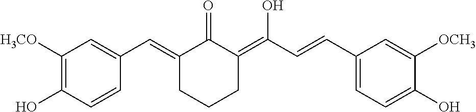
C1([H3CO])=C(O)C=CC(C=C2C(=O)C(=C(O)C=CC3=CC=C(O)C([OCH3])=C3)CCC2)=C1
